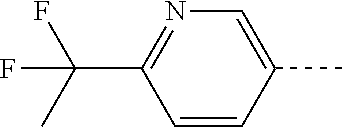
C1=C(C)C=CC(C(C)(F)F)=N1
